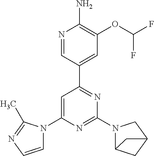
N1=CC(C2=NC(N3C4CC(C3)C4)=NC(N3C=CN=C3C)=C2)=CC(OC(F)F)=C1N
